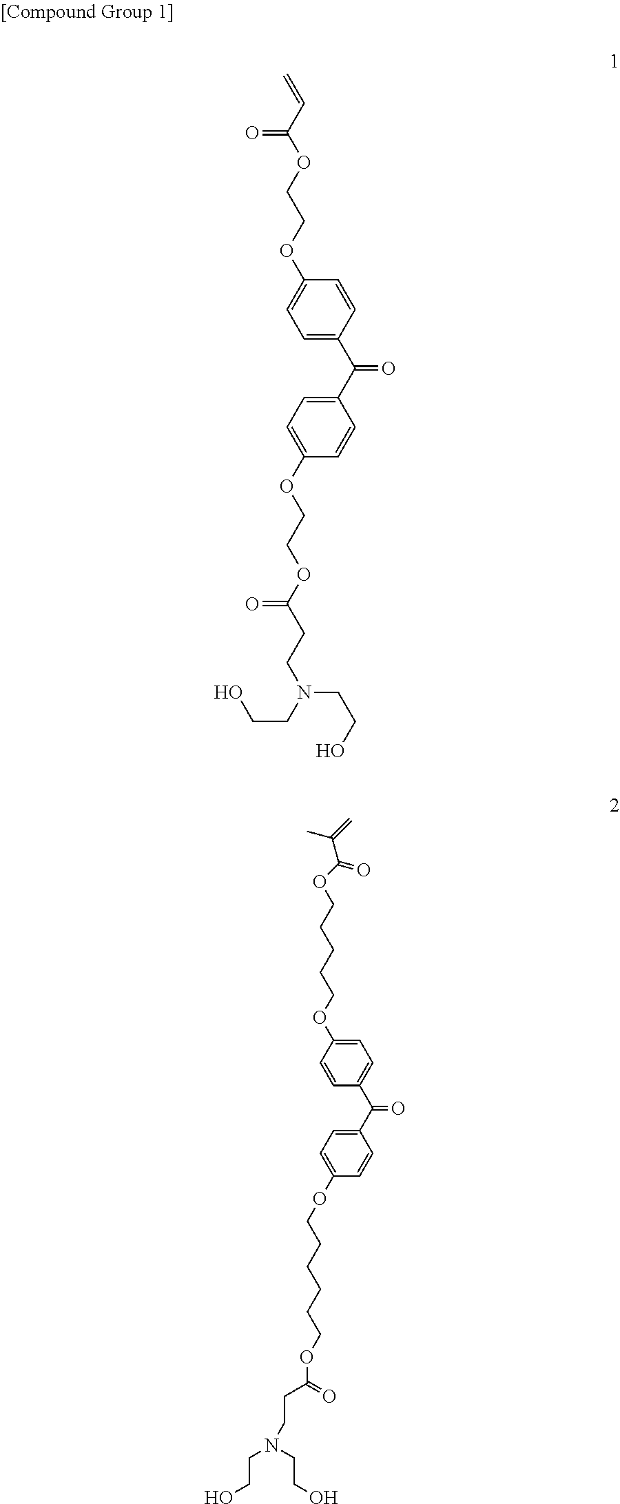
C=CC(OCCOC1=CC=C(C(C2=CC=C(OCCOC(CCN(CCO)CCO)=O)C=C2)=O)C=C1)=O.C(CCOC1=CC=C(C(C2=CC=C(OCCCCCCOC(CCN(CCO)CCO)=O)C=C2)=O)C=C1)CCOC(C(=C)C)=O
